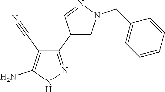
N1N=C(C2=CN(CC3=CC=CC=C3)N=C2)C(C#N)=C1N
